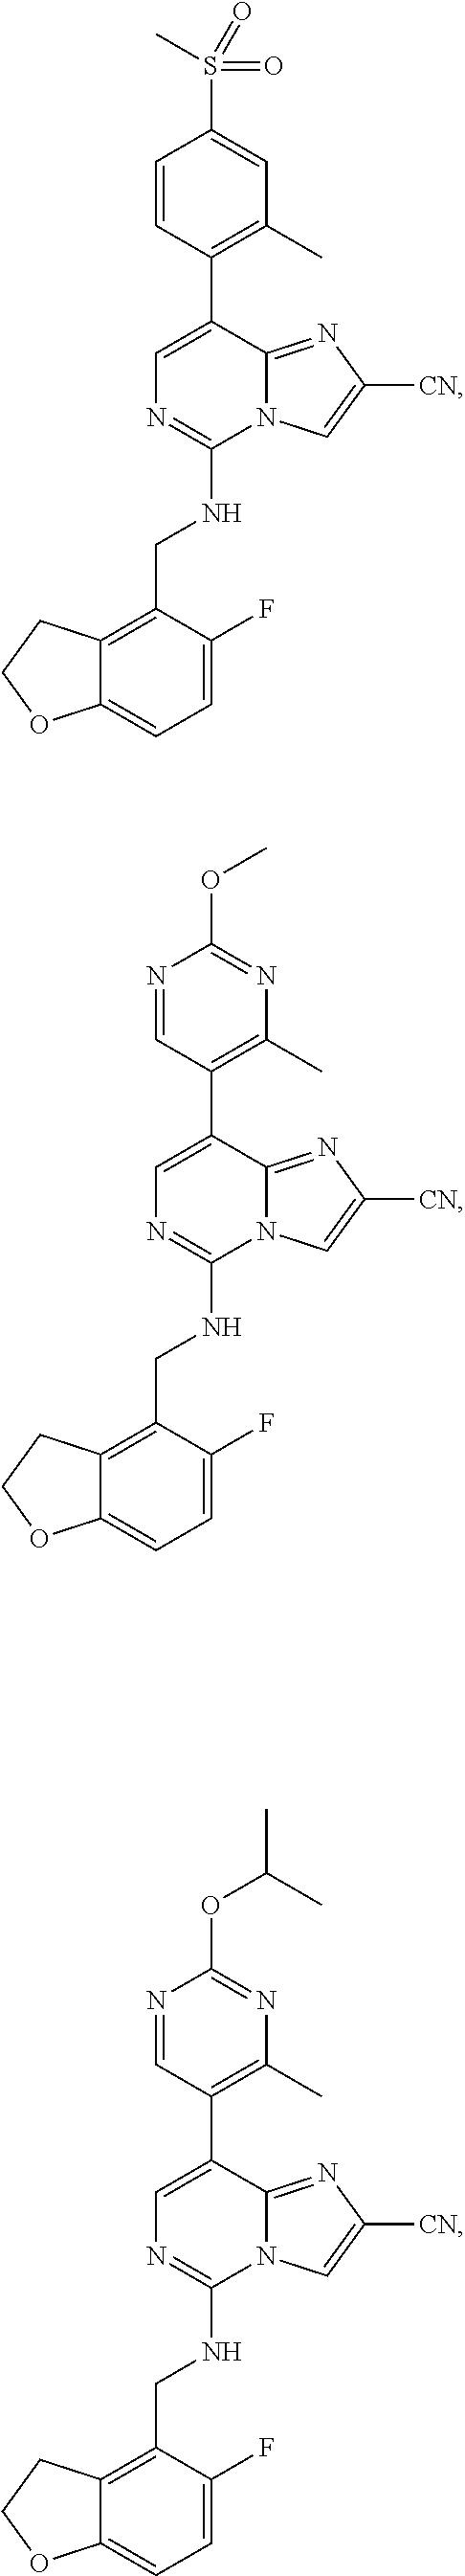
C1=C(C2=C(C)C=C(S(C)(=O)=O)C=C2)C2=NC([CN])=CN2C(NCC2=C3C(=CC=C2F)OCC3)=N1.C1=C(C2=C(C)N=C(OC)N=C2)C2=NC([CN])=CN2C(NCC2=C3C(=CC=C2F)OCC3)=N1.C1=C(C2=C(C)N=C(OC(C)C)N=C2)C2=NC([CN])=CN2C(NCC2=C3C(=CC=C2F)OCC3)=N1
